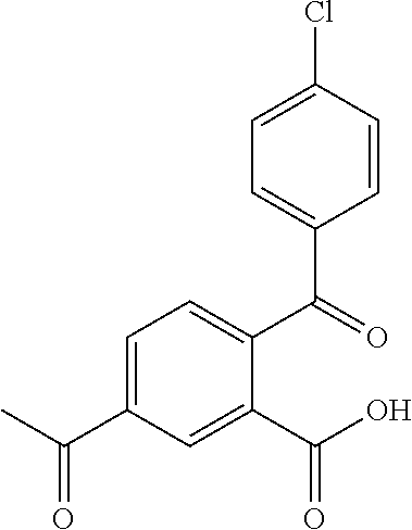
C1=C(C(C)=O)C=C(C(=O)O)C(C(C2=CC=C(Cl)C=C2)=O)=C1
